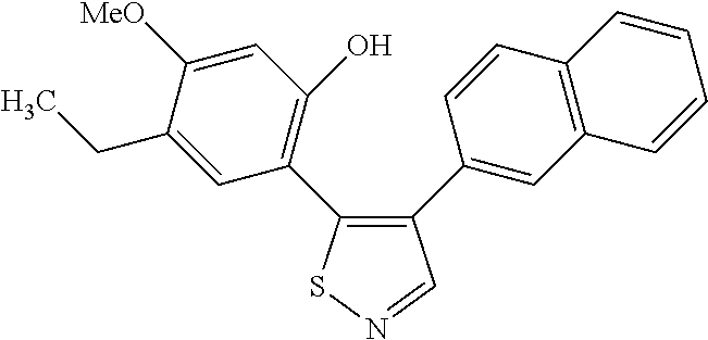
C1(CC)=CC(C2=C(C3=CC4=C(C=C3)C=CC=C4)C=NS2)=C(O)C=C1[MeO]
